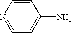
N1=CC=C(N)C=C1
